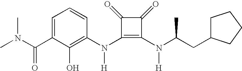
C(C1=CC=CC(N(C2=C(N(C(CC3CCCC3)C)[H])C(=O)C2=O)[H])=C1O)(=O)N(C)C
